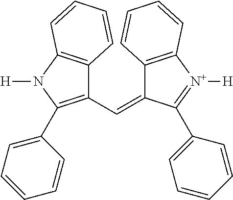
C1(C=C2C3=C([N+]([H])=C2C2=CC=CC=C2)C=CC=C3)=C(C2=CC=CC=C2)N([H])C2=C1C=CC=C2
